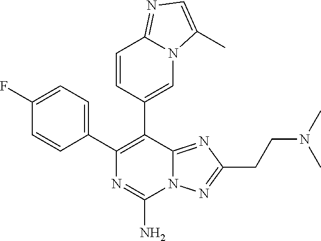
N12C(=NC(CCN(C)C)=N1)C(C1=CN3C(=NC=C3C)C=C1)=C(C1=CC=C(F)C=C1)N=C2N
